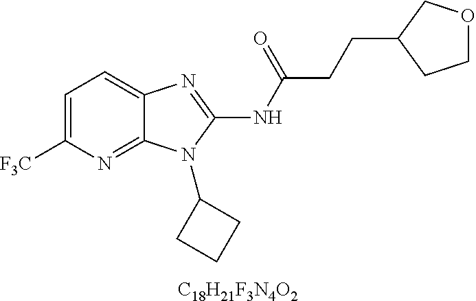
[C18H21F3N4O2].C1=C([F3C])N=C2C(=C1)N=C(NC(CCC1COCC1)=O)N2C1CCC1
